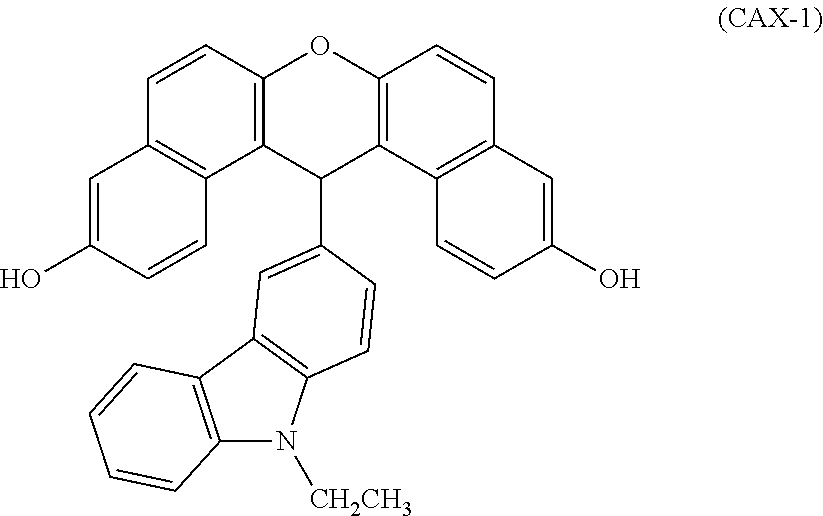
C12=C(C=CC3=C1C=CC(O)=C3)OC1=C(C3=C(C=C1)C=C(O)C=C3)C2C1=CC2=C(N([CH2CH3])C3=C2C=CC=C3)C=C1
